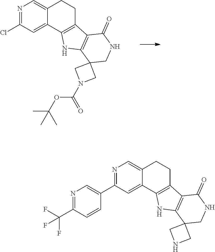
N1=C(Cl)C=C2C(=C1)CCC1=C2NC2=C1C(=O)NCC21CN(C(OC(C)(C)C)=O)C1.N1=C(C2=CN=C(C(F)(F)F)C=C2)C=C2C(=C1)CCC1=C2NC2=C1C(=O)NCC21CNC1
